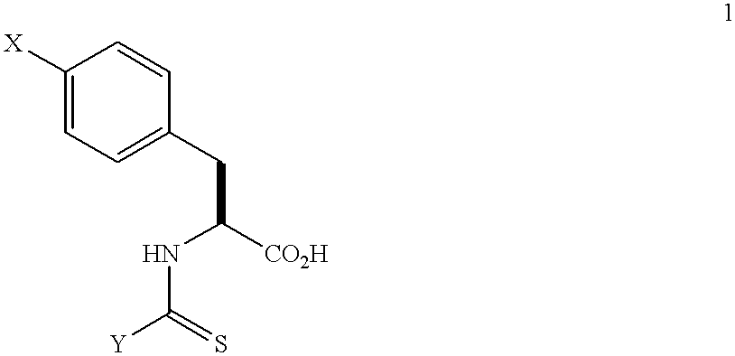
C1([X])=CC=C(CC(NC([Y])=S)[CO2H])C=C1
